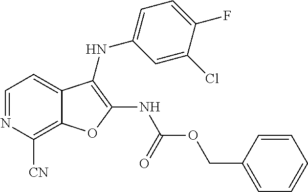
C12=C([CN])N=CC=C1C(NC1=CC=C(F)C(Cl)=C1)=C(NC(=O)OCC1=CC=CC=C1)O2
